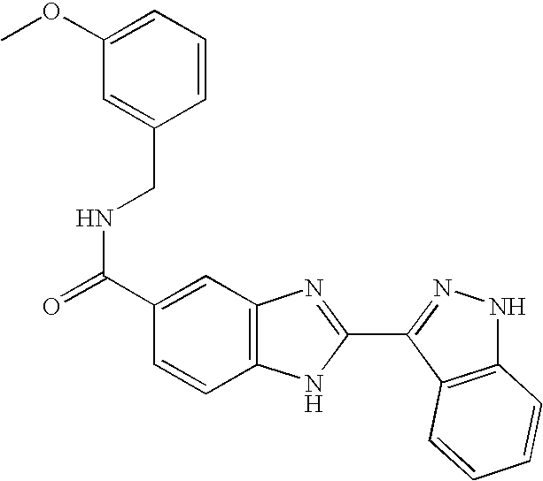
C(NC(=O)C1=CC2=C(C=C1)NC(C1=NNC3=C1C=CC=C3)=N2)C1=CC(OC)=CC=C1
